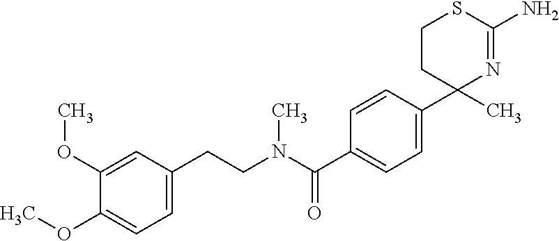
C1(C)(C2=CC=C(C(N(CCC3=CC=C(OC)C(OC)=C3)C)=O)C=C2)N=C(N)SCC1
